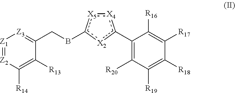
[Z1]1=[Z2]C([R14])=C([R13])C(CBc2[X5]:[X4]c(C3=C([R20])C([R19])=C([R18])C([R17])=C3[R16])[X2]2)=[Z3]1
